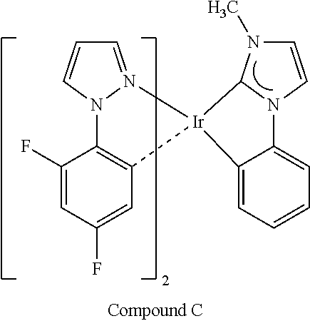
C1=CN2N(=C1)[Ir]1(C3=C2C(F)=CC(F)=C3)C2N(C=CN2C)C2=CC=CC=C21
